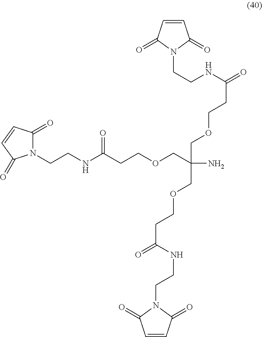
C(CNC(CCOCC(COCCC(=O)NCCN1C(=O)C=CC1=O)(COCCC(=O)NCCN1C(=O)C=CC1=O)N)=O)N1C(=O)C=CC1=O
